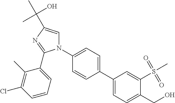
C1(C2=CC=C(N3C=C(C(C)(O)C)N=C3C3=CC=CC(Cl)=C3C)C=C2)=CC=C(CO)C(S(=O)(=O)C)=C1
